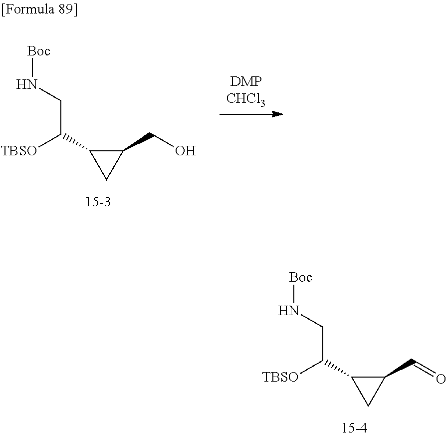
O=CC1C(C(CN[Boc])[TBSO])C1.OCC1C(C(CN[Boc])[TBSO])C1
